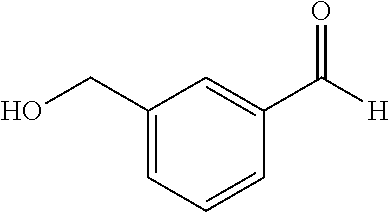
C1(CO)=CC=CC(C([H])=O)=C1
